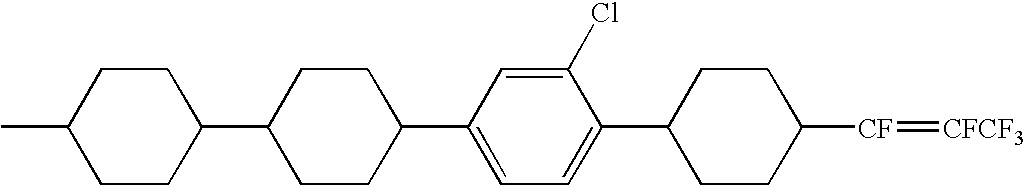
C1CC([CF]=[CFCF3])CCC1C1=CC=C(C2CCC(C3CCC(C)CC3)CC2)C=C1Cl
